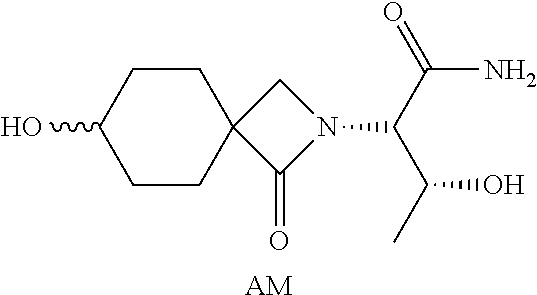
C1CC(O)CCC12C(=O)N(C(C(=O)N)C(C)O)C2.[AM]
